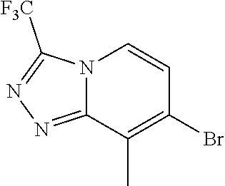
C1=CC(Br)=C(C)C2=NN=C([F3C])N12
